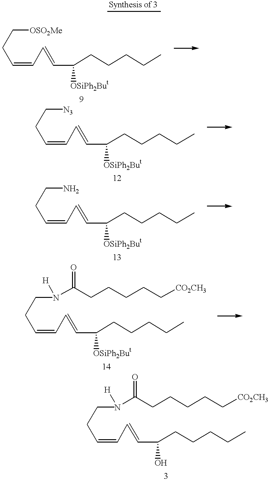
C(CC=CC=CC(CCCCC)[OSiPh2But])[OSO2Me].C(CC=CC=CC(CCCCC)[OSiPh2But])[N3].C(CC=CC=CC(CCCCC)[OSiPh2But])N.C(CC=CC=CC(CCCCC)[OSiPh2But])N(C(CCCCC[CO2CH3])=O)[H].C(CC=CC=CC(CCCCC)O)N(C(CCCCC[CO2CH3])=O)[H]
